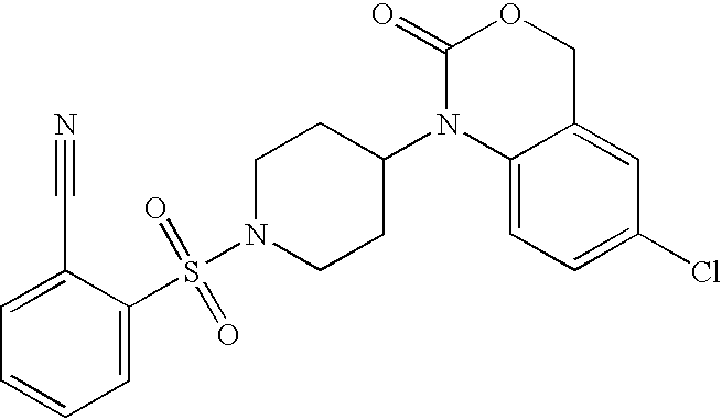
C1(=O)N(C2CCN(S(=O)(=O)C3=CC=CC=C3C#N)CC2)C2=CC=C(Cl)C=C2CO1
